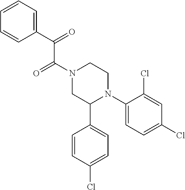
C1=CC=C(C(=O)C(N2CC(C3=CC=C(Cl)C=C3)N(C3=CC=C(Cl)C=C3Cl)CC2)=O)C=C1
